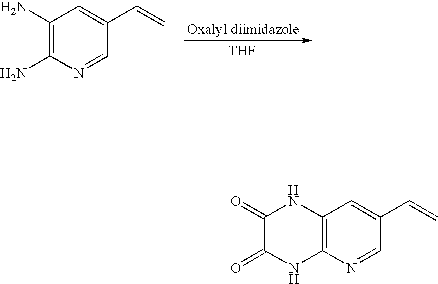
[THF].[Oxalyl diimidazole].C1(N)=C(N)C=C(C=C)C=N1.C1(=O)C(=O)NC2=C(N1)N=CC(C=C)=C2
